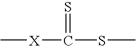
C[X]C(SC)=S
